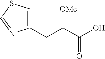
C1(CC(C(O)=O)[OMe])=CSC=N1
